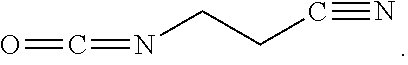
O=C=NCCC#N
